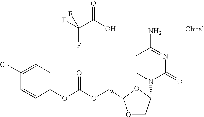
C1=C(Cl)C=CC(OC(=O)OCC2OCC(N3C(=O)N=C(N)C=C3)O2)=C1.O=C(C(F)(F)F)O
